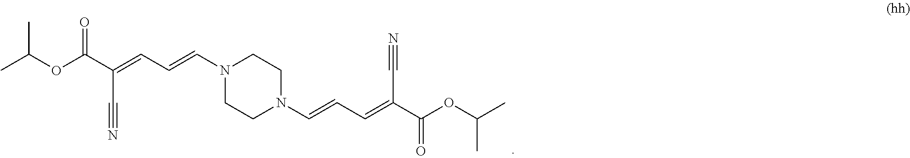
CC(OC(C(=CC=CN1CCN(C=CC=C(C(OC(C)C)=O)C#N)CC1)C#N)=O)C
